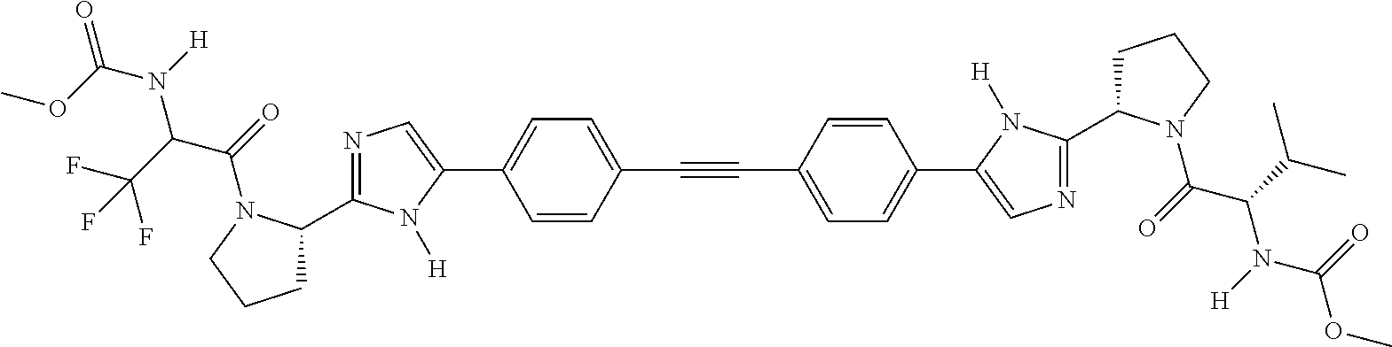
C1=CC(C#CC2=CC=C(C3=CN=C(C4CCCN4C(=O)C(C(C)C)N(C(OC)=O)[H])N3[H])C=C2)=CC=C1C1=CN=C(C2CCCN2C(=O)C(C(F)(F)F)N(C(=O)OC)[H])N1[H]
